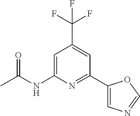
C1=C(NC(C)=O)N=C(C2=CN=CO2)C=C1C(F)(F)F
